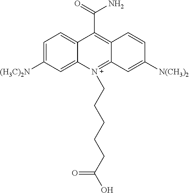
C12=CC([(H3C)2N])=CC=C1C(C(=O)N)=C1C(=[N+]2CCCCCC(O)=O)C=C([N(CH3)2])C=C1
